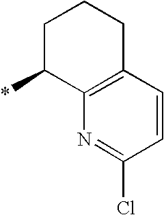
C1C(*)C2=C(CC1)C=CC(Cl)=N2
